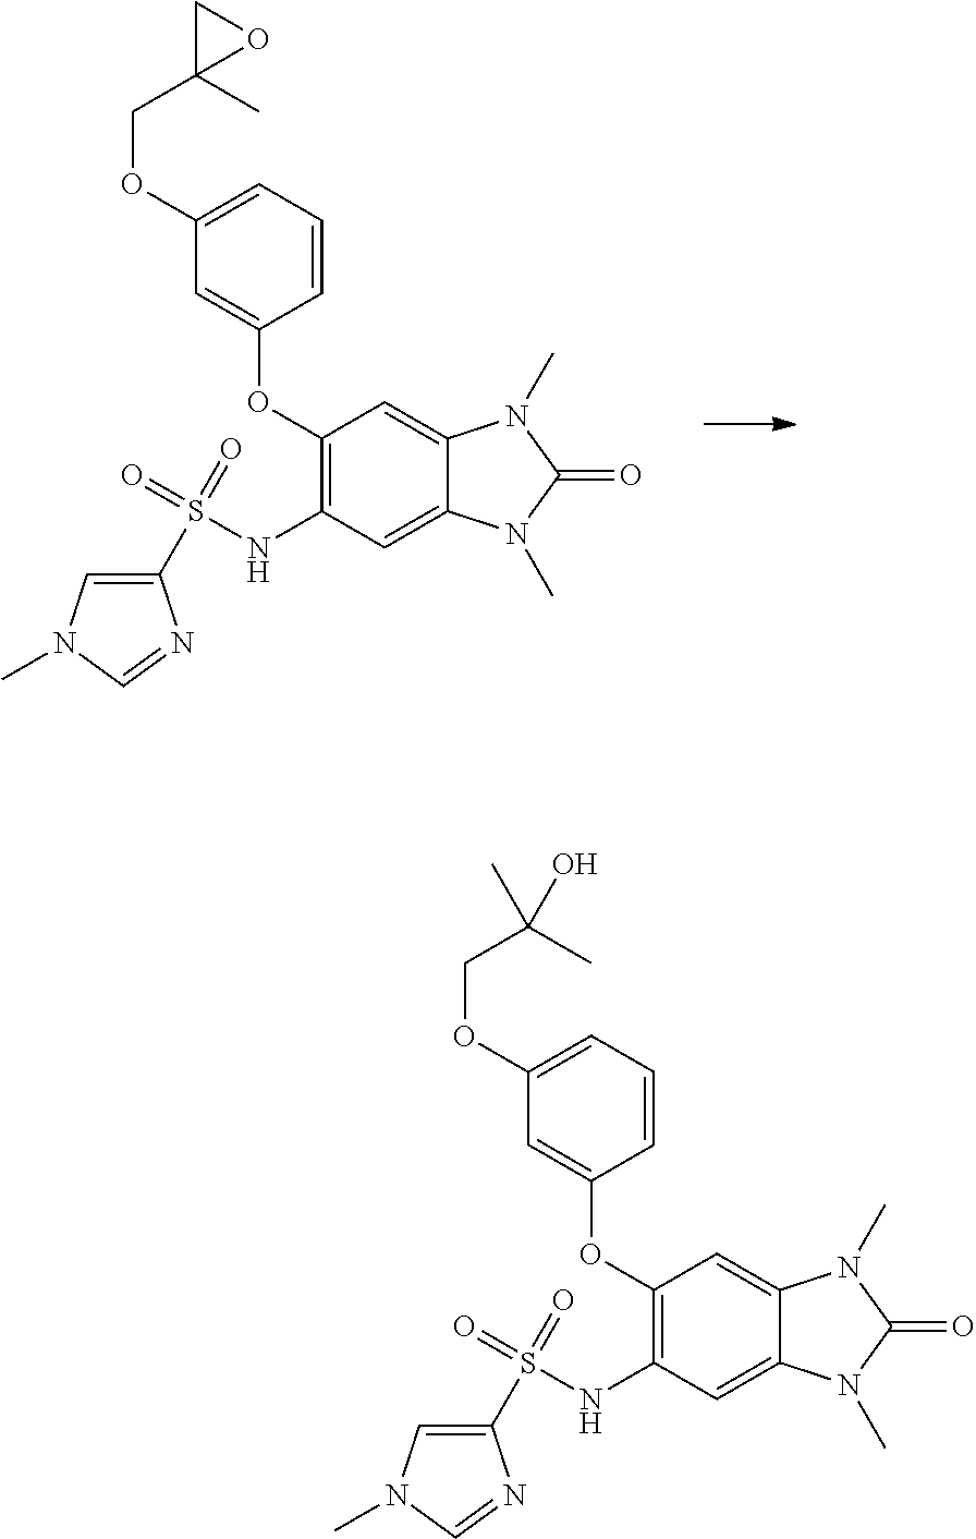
C1(OCC2(C)CO2)=CC=CC(OC2=C(NS(=O)(=O)C3=CN(C)C=N3)C=C3C(=C2)N(C)C(=O)N3C)=C1.C1(OCC(C)(C)O)=CC=CC(OC2=C(NS(=O)(=O)C3=CN(C)C=N3)C=C3C(=C2)N(C)C(=O)N3C)=C1
